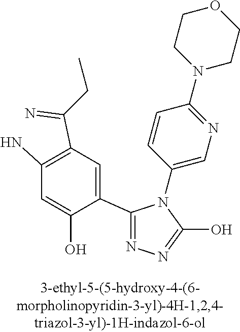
C1(C2=NN=C(O)N2C2=CN=C(N3CCOCC3)C=C2)=CC(C(=N)CC)=C(N)C=C1O
